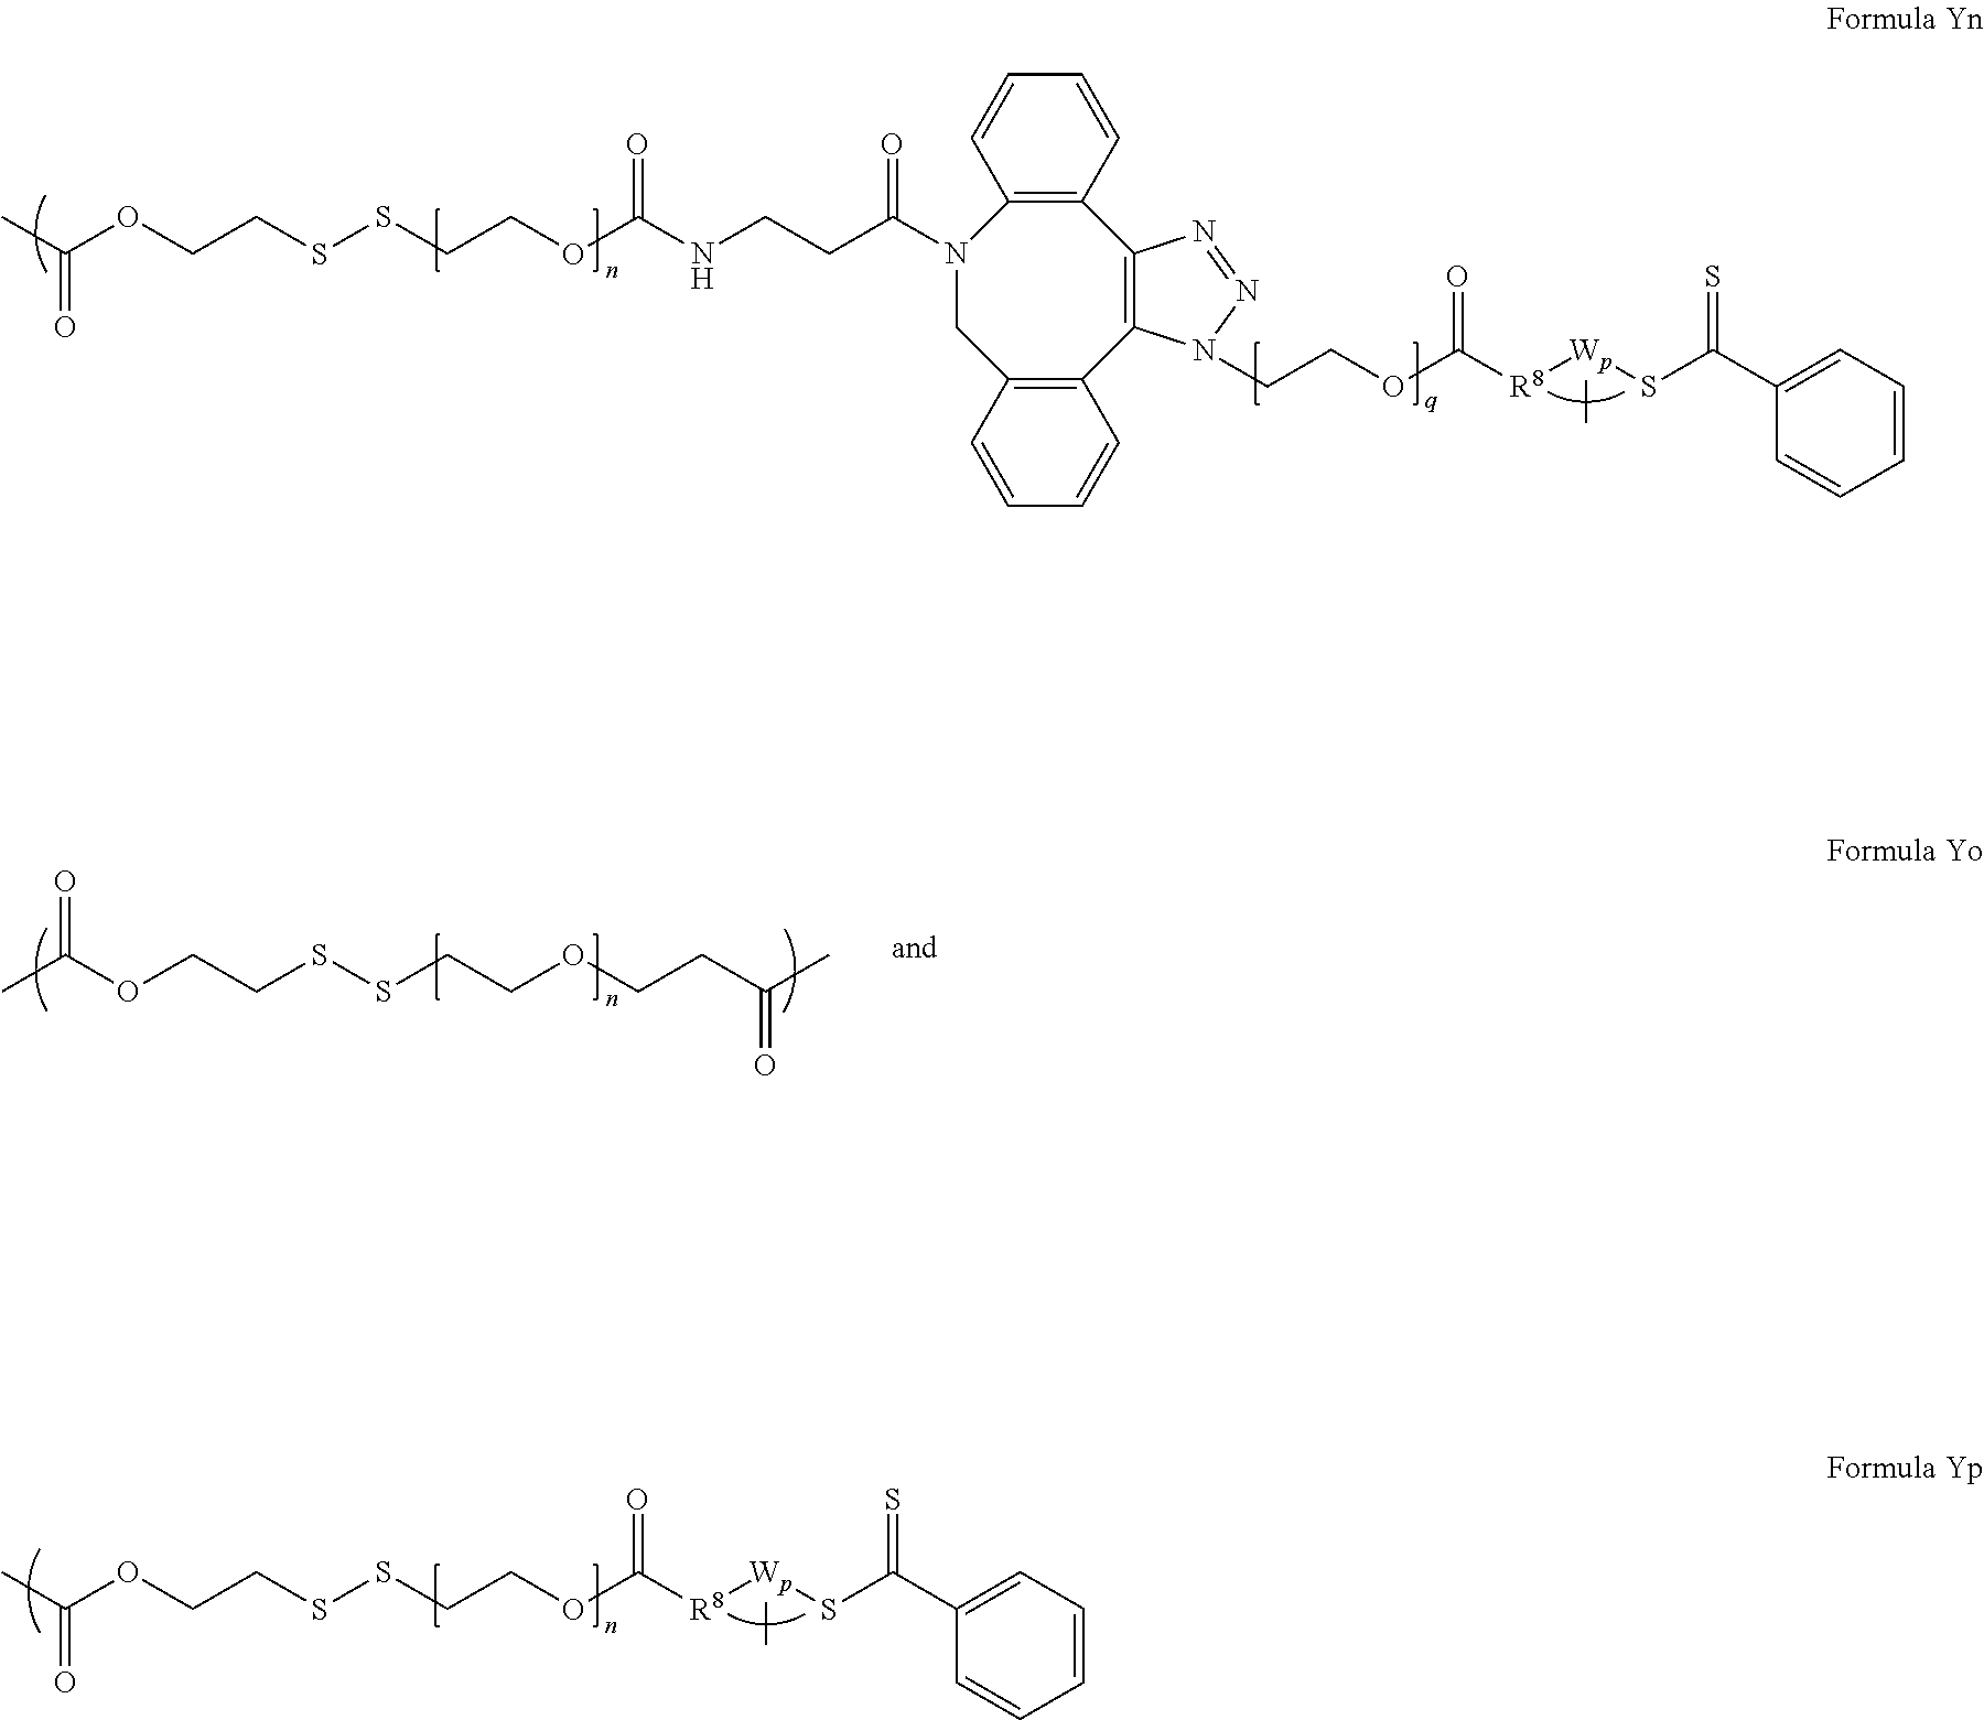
C12=C(C=CC=C1)C1=C(C3=C(CN2C(CCNC(OCCSSCCOC(C)=O)=O)=O)C=CC=C3)N(CCOC([R8][Wp](SC(C2=CC=CC=C2)=S)C)=O)N=N1.CC(OCCSSCCOCCC(C)=O)=O.S(CCOC([R8][Wp](SC(C1=CC=CC=C1)=S)C)=O)SCCOC(C)=O
